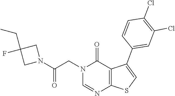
C1=NC2=C(C(C3=CC(Cl)=C(Cl)C=C3)=CS2)C(=O)N1CC(N1CC(F)(CC)C1)=O
